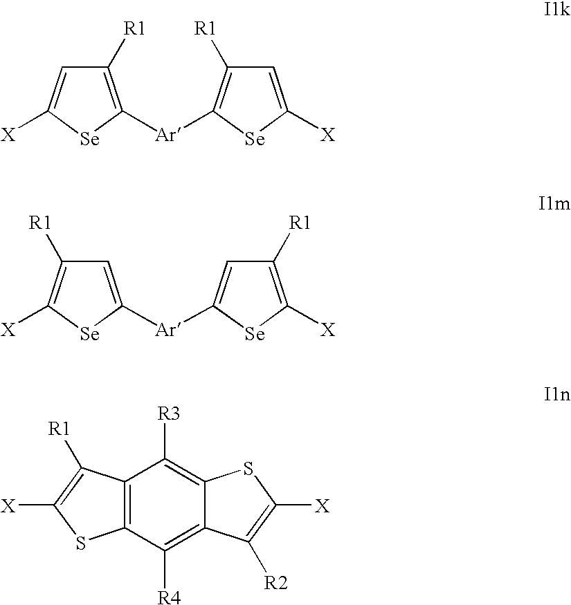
C1([R1])=C([Ar]C2=C([R1])C=C([X])[Se]2)[Se]C([X])=C1.C1=C([Ar]C2=CC([R1])=C([X])[Se]2)[Se]C([X])=C1[R1].C12=C(C([R4])=C3C(=C1[R3])SC([X])=C3[R2])SC([X])=C2[R1]
